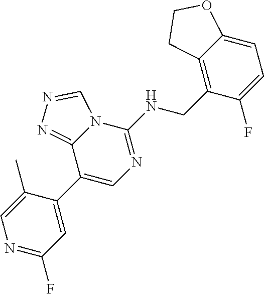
C1(C2=CC(F)=NC=C2C)=CN=C(NCC2=C3C(=CC=C2F)OCC3)N2C1=NN=C2
